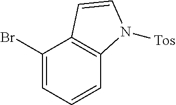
BrC1=CC=CC2=C1C=CN2[Tos]
